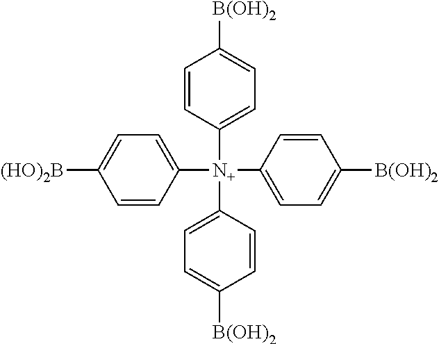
C1([B(OH)2])=CC=C([N+](C2=CC=C([(HO)2B])C=C2)(C2=CC=C([B(OH)2])C=C2)C2=CC=C([B(OH)2])C=C2)C=C1
